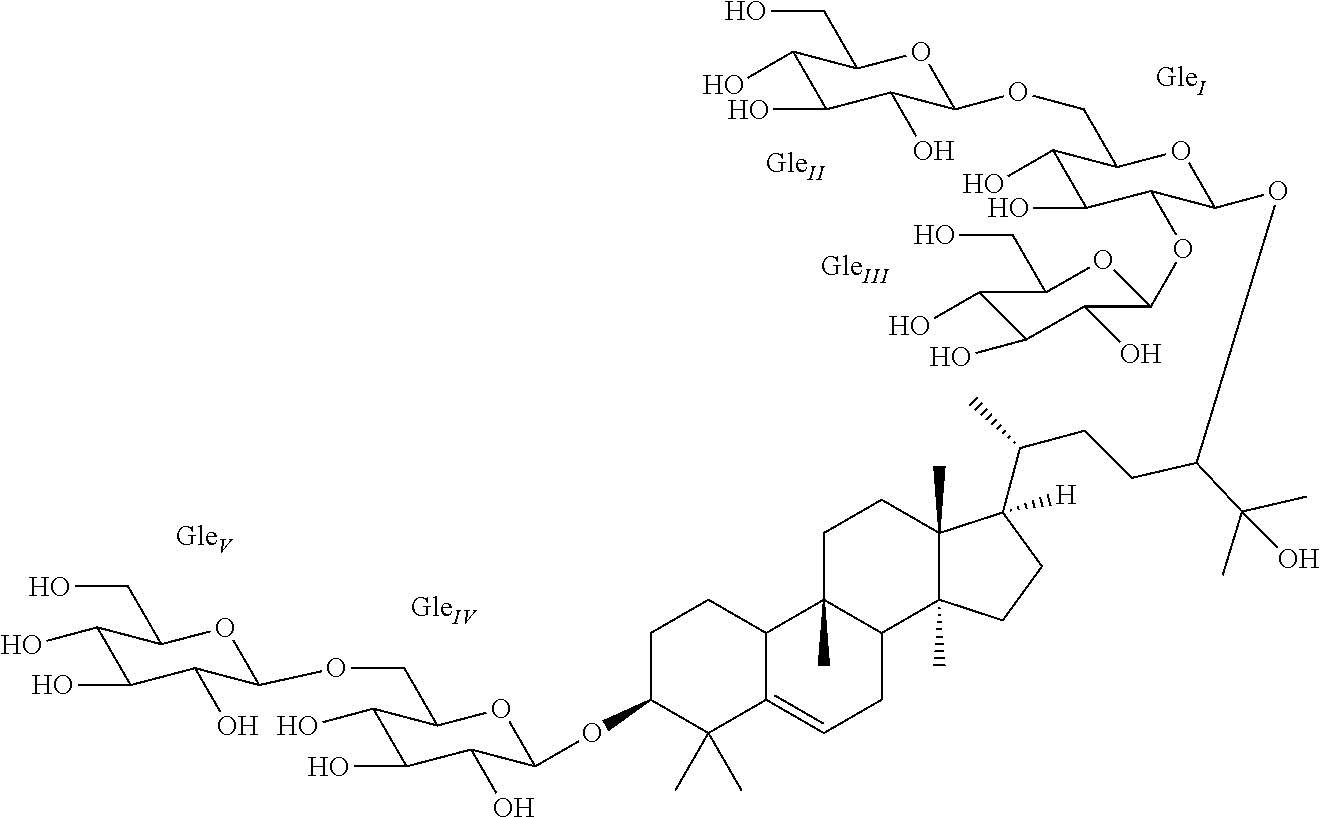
C1(O)C(O)C(O)C(OCC2C(O)C(O)C(OC3C(O)C(O)C(O)C(CO)O3)C(OC(CCC(C)C3([H])C4(C)C(C)(CC3)C3C(C)(CC4)C4C(=CC3)C(C)(C)C(OC3C(O)C(O)C(O)C(COC5C(O)C(O)C(O)C(CO)O5)O3)CC4)C(C)(C)O)O2)OC1CO
